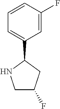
C1=C(C2NCC(F)C2)C=C(F)C=C1
